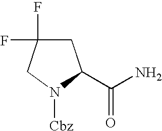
C1C(F)(F)CN([Cbz])C1C(N)=O
